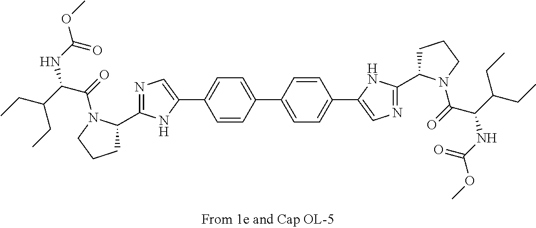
C1(C2=CC=C(C3=CN=C(C4CCCN4C(=O)C(NC(OC)=O)C(CC)CC)N3)C=C2)=CC=C(C2=CN=C(C3CCCN3C(=O)C(NC(OC)=O)C(CC)CC)N2)C=C1
